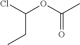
C(OC(C)=O)(Cl)CC
